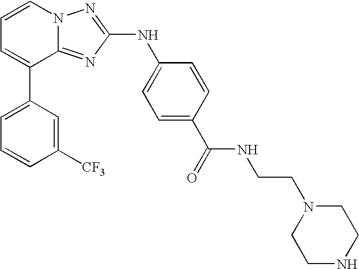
C1=C(C2=CC=CN3C2=NC(NC2=CC=C(C(=O)NCCN4CCNCC4)C=C2)=N3)C=C([CF3])C=C1
